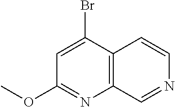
C12=C(C(Br)=CC(OC)=N1)C=CN=C2
